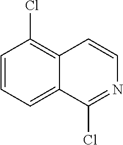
C1=CC=C2C(=C1Cl)C=CN=C2Cl
